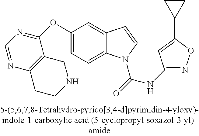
C1(OC2=NC=NC3=C2CNCC3)=CC=C2C(=C1)C=CN2C(=O)NC1=NOC(C2CC2)=C1
